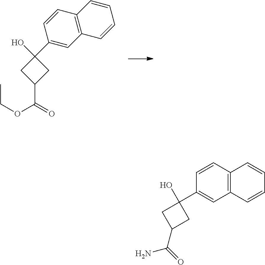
C1C(C(=O)OCC)CC1(O)C1=CC2=C(C=C1)C=CC=C2.C1C(C(=O)N)CC1(O)C1=CC2=C(C=C1)C=CC=C2
